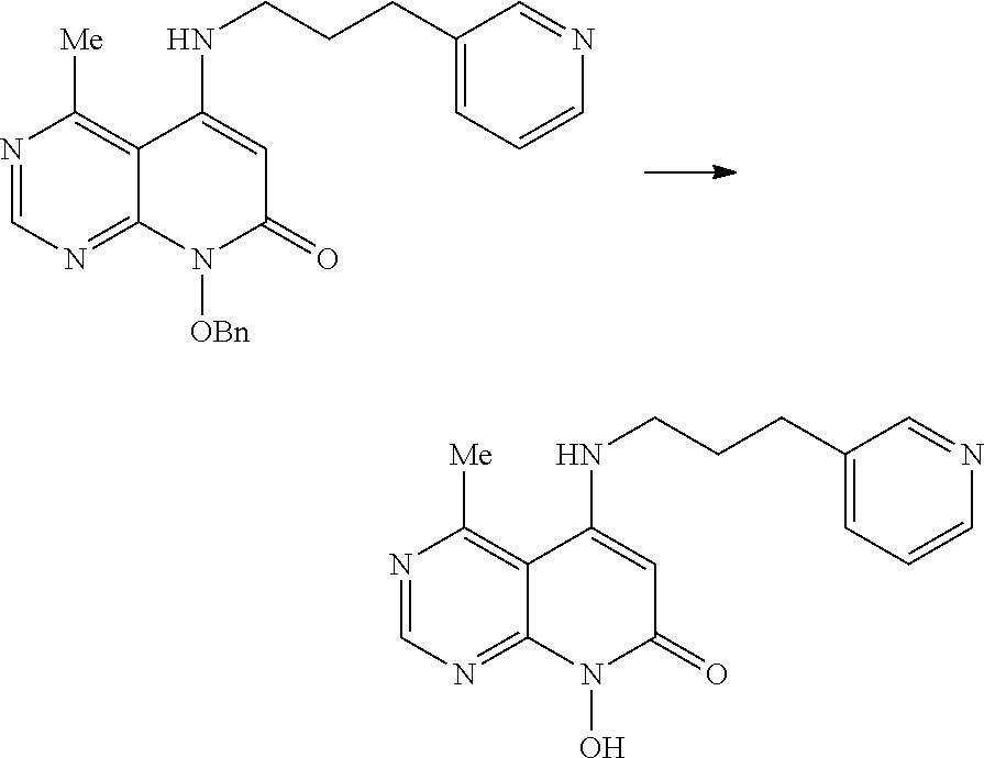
N1=CN=C2C(=C1[Me])C(NCCCC1=CC=CN=C1)=CC(=O)N2[OBn].N1=CN=C2C(=C1[Me])C(NCCCC1=CC=CN=C1)=CC(=O)N2O
